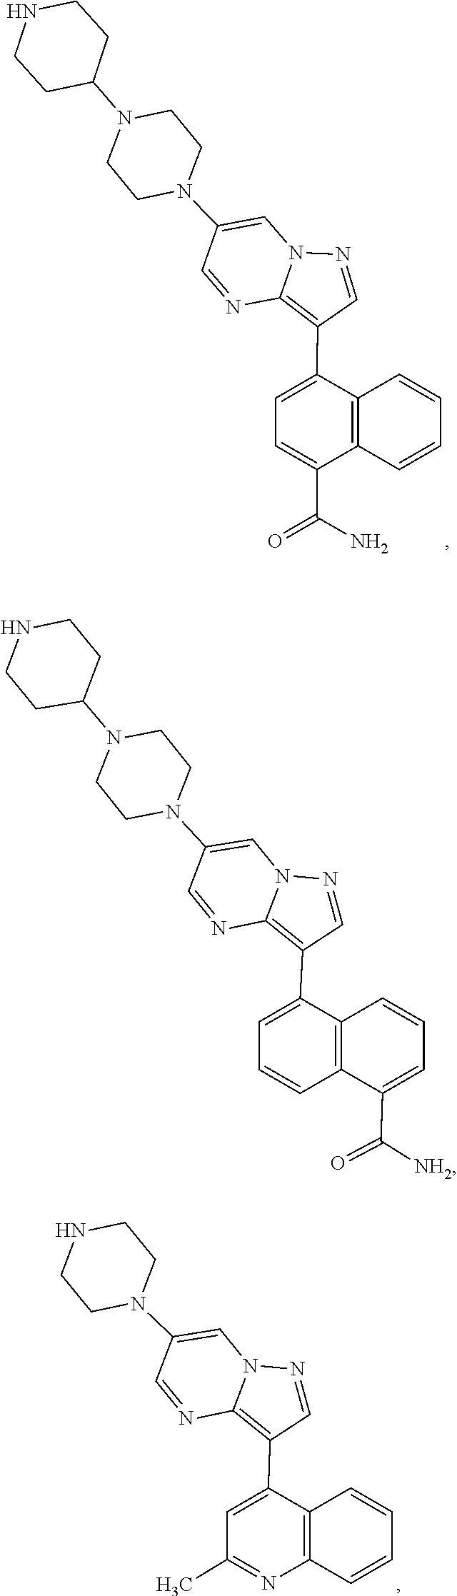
C1=NC2=C(C3=CC=C(C(=O)N)C4=C3C=CC=C4)C=NN2C=C1N1CCN(C2CCNCC2)CC1.C1(N2CCNCC2)=CN2N=CC(C3=CC(C)=NC4=C3C=CC=C4)=C2N=C1.C1(N2CCN(C3CCNCC3)CC2)=CN2C(=C(C3=CC=CC4=C3C=CC=C4C(=O)[NH2])C=N2)N=C1
